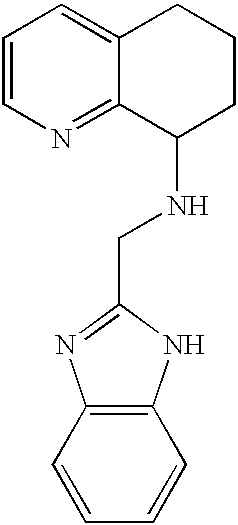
C1=CN=C2C(=C1)CCCC2NCC1=NC2=C(C=CC=C2)N1
